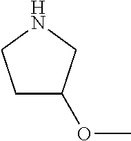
C1C(OC)CNC1
